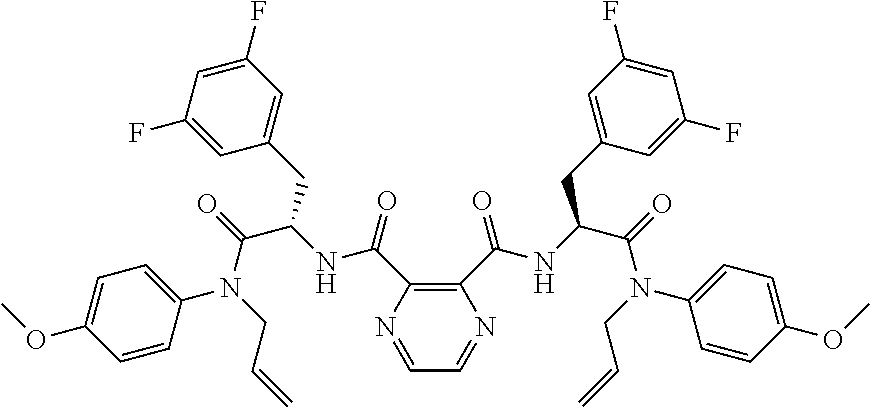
N1=CC=NC(C(=O)NC(C(=O)N(CC=C)C2=CC=C(OC)C=C2)CC2=CC(F)=CC(F)=C2)=C1C(=O)NC(C(=O)N(CC=C)C1=CC=C(OC)C=C1)CC1=CC(F)=CC(F)=C1
